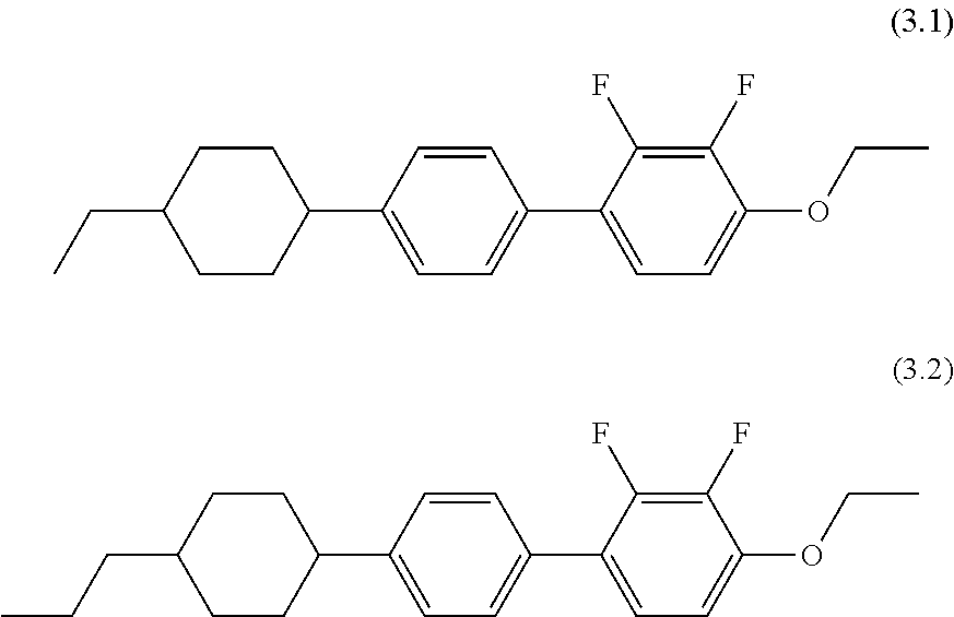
C(CC1CCC(C2=CC=C(C3=CC=C(OCC)C(F)=C3F)C=C2)CC1)C.CCC1CCC(C2=CC=C(C3=CC=C(OCC)C(F)=C3F)C=C2)CC1
